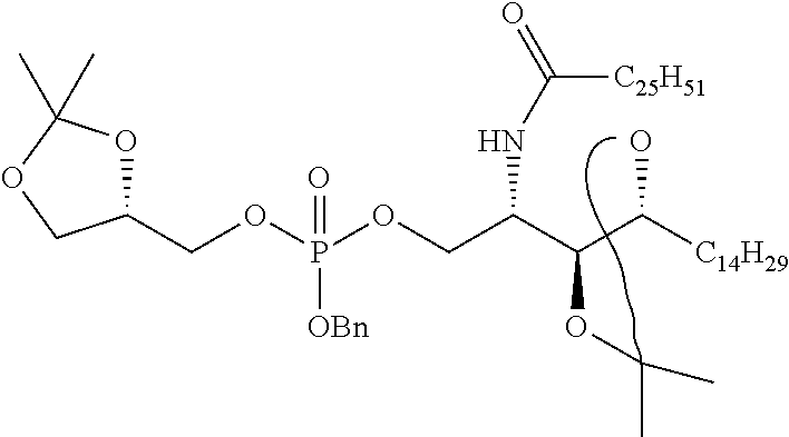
O(CC(C(OC(C)C)C([C14H29])O)NC(=O)[C25H51])P(OCC1OC(C)(C)OC1)(=O)[OBn]
